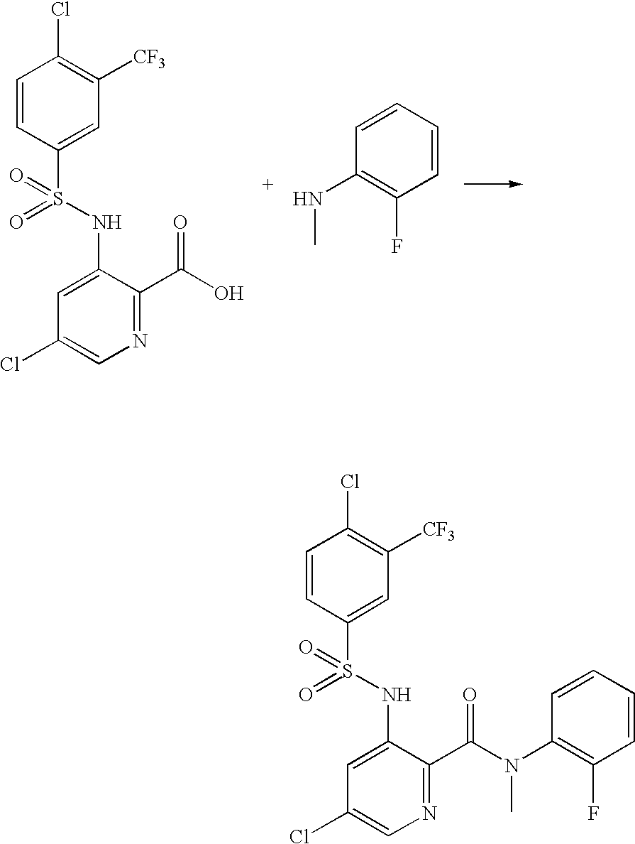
C1=CC(S(NC2=CC(Cl)=CN=C2C(O)=O)(=O)=O)=CC([CF3])=C1Cl.C1=CC=CC(NC)=C1F.C1=CC(S(NC2=CC(Cl)=CN=C2C(N(C)C2=C(F)C=CC=C2)=O)(=O)=O)=CC([CF3])=C1Cl
